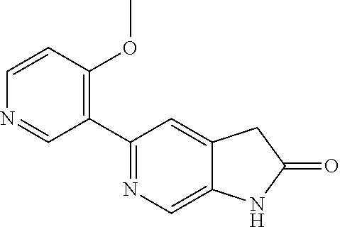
C1(C2=NC=C3C(=C2)CC(=O)N3)=C(OC)C=CN=C1
